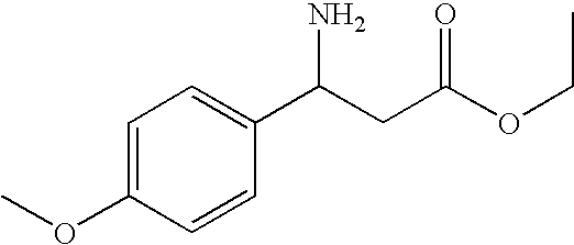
C1=C(OC)C=CC(C(CC(OCC)=O)N)=C1
